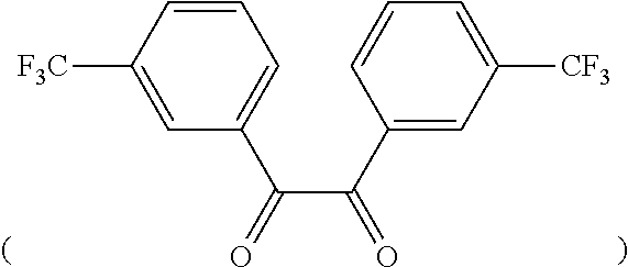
C1=CC([F3C])=CC(C(=O)C(C2=CC([CF3])=CC=C2)=O)=C1
